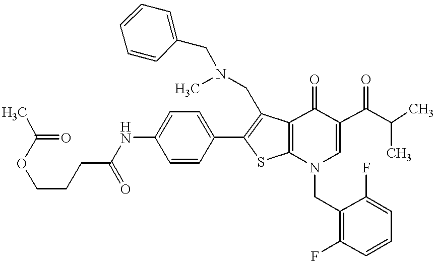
C(CCC(=O)NC1=CC=C(C2=C(CN(C)CC3=CC=CC=C3)C3=C(S2)N(CC2=C(F)C=CC=C2F)C=C(C(C(C)C)=O)C3=O)C=C1)OC(=O)C
